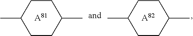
C1CC(C)CCC1C.[A81].C1CC(C)CCC1C.[A82]
